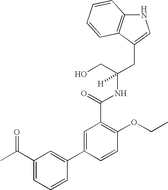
N1C2=C(C(CC(CO)(NC(C3=C(OCC)C=CC(C4=CC(C(=O)C)=CC=C4)=C3)=O)[H])=C1)C=CC=C2
